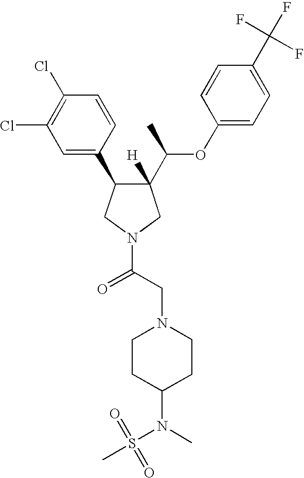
C1(C(C)OC2=CC=C(C(F)(F)F)C=C2)([H])C(C2=CC(Cl)=C(Cl)C=C2)CN(C(CN2CCC(N(C)S(=O)(C)=O)CC2)=O)C1
